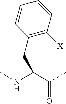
C(C(NC)C(C)=O)C1=C([X])C=CC=C1
